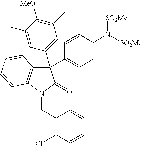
C1(C2(C3=CC(C)=C([MeO])C(C)=C3)C3=C(N(CC4=C(Cl)C=CC=C4)C2=O)C=CC=C3)=CC=C(N([SO2Me])[SO2Me])C=C1
